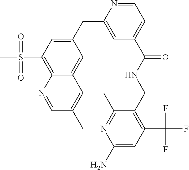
C1(CC2=CC(C(NCC3=C(C(F)(F)F)C=C(N)N=C3C)=O)=CC=N2)=CC(S(C)(=O)=O)=C2C(=C1)C=C(C)C=N2
